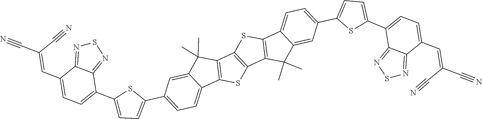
C12=CC(C3=CC=C(C4=CC=C(C=C(C#N)C#N)C5=NSN=C45)S3)=CC=C1C1=C(C2(C)C)C2=C(S1)C1=C(S2)C2=CC=C(C3=CC=C(C4=CC=C(C=C(C#N)C#N)C5=NSN=C45)S3)C=C2C1(C)C
